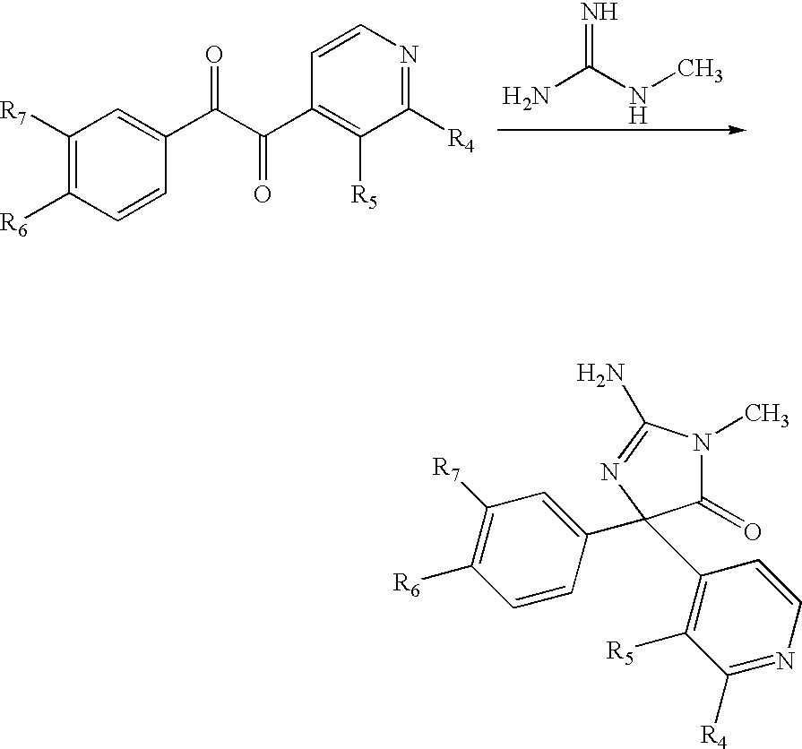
NC(NC)=N.C1([R7])=C([R6])C=CC(C(C(C2=C([R5])C([R4])=NC=C2)=O)=O)=C1.C1(=O)N(C)C(N)=NC1(C1=CC([R7])=C([R6])C=C1)C1=C([R5])C([R4])=NC=C1
